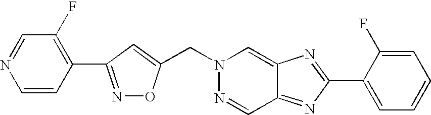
N1=C(C2=C(F)C=NC=C2)C=C(CN2N=CC3=NC(C4=CC=CC=C4F)=NC3=C2)O1
